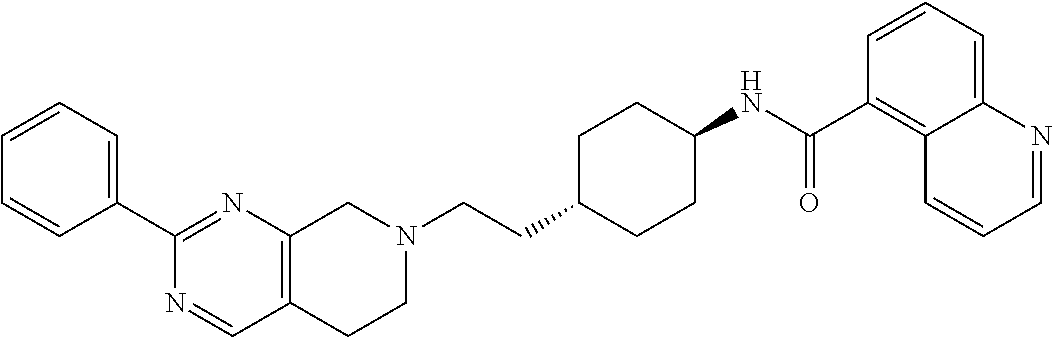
C12=C(CN(CCC3CCC(NC(C4=C5C(=CC=C4)N=CC=C5)=O)CC3)CC1)N=C(C1=CC=CC=C1)N=C2
